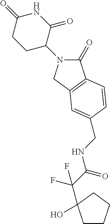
C1(=O)N(C2C(=O)NC(=O)CC2)CC2=C1C=CC(CNC(C(F)(F)C1(O)CCCC1)=O)=C2
